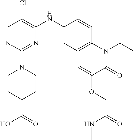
C1=NC(N2CCC(C(=O)O)CC2)=NC(NC2=CC3=C(C=C2)N(CC)C(=O)C(OCC(NC)=O)=C3)=C1Cl
